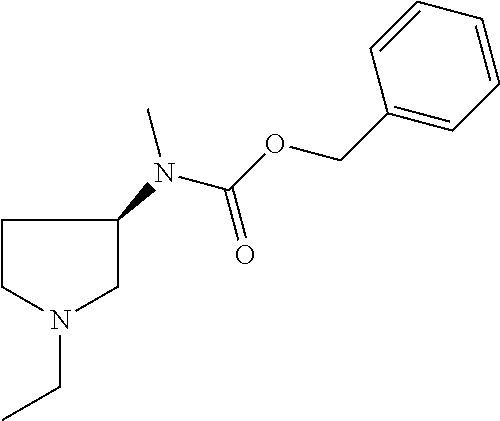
C1CN(CC)CC1N(C)C(OCC1=CC=CC=C1)=O
